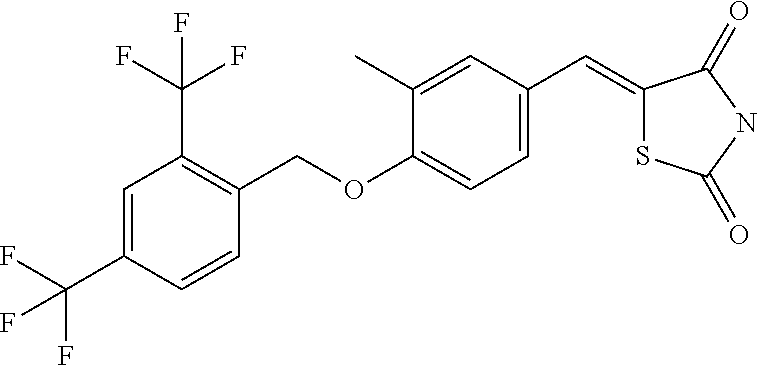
C1=C(C)C(OCC2=C(C(F)(F)F)C=C(C(F)(F)F)C=C2)=CC=C1C=C1SC(=O)NC1=O
